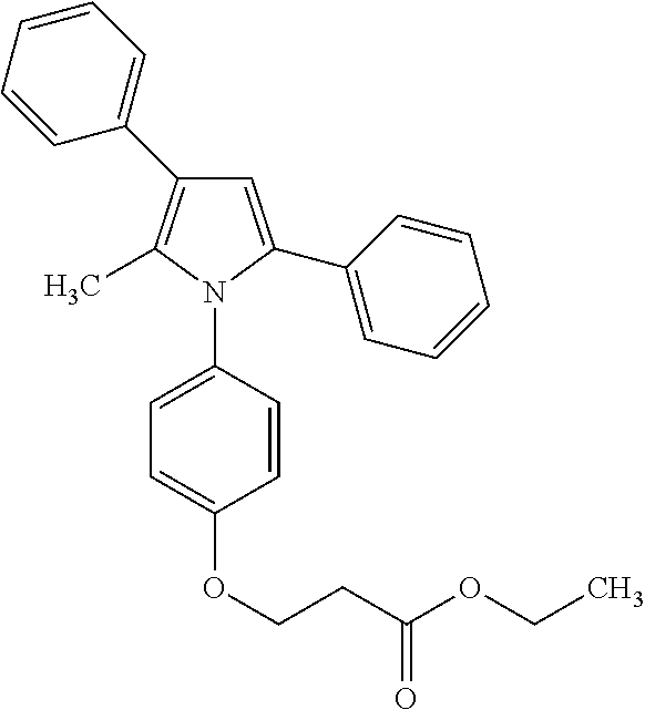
C1=C(C2=CC=CC=C2)N(C2=CC=C(OCCC(OCC)=O)C=C2)C(C)=C1C1=CC=CC=C1
